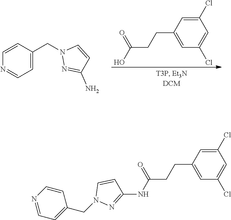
C1(CCC(O)=O)=CC(Cl)=CC(Cl)=C1.C1=CC(CN2N=C(N)C=C2)=CC=N1.N1(CC2=CC=NC=C2)N=C(NC(CCC2=CC(Cl)=CC(Cl)=C2)=O)C=C1
